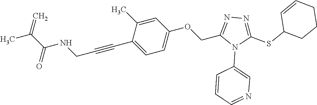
C1=C(C)C(C#CCNC(C(=C)C)=O)=CC=C1OCC1=NN=C(SC2CCCC=C2)N1C1=CN=CC=C1
